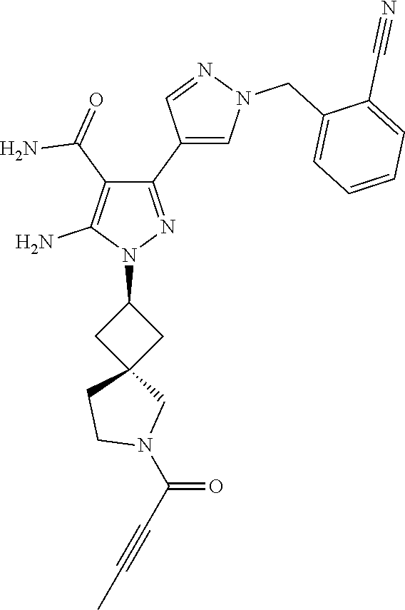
N1(C2CC3(C2)CN(C(=O)C#CC)CC3)N=C(C2=CN(CC3=CC=CC=C3C#N)N=C2)C(C(=O)N)=C1N
